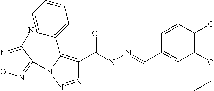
C1(OCC)=C(OC)C=CC(C=NNC(=O)C2=C(C3=CC=CC=C3)N(C3=NON=C3N)N=N2)=C1
